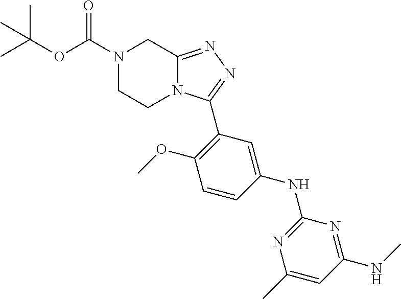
C1=CC(OC)=C(C2=NN=C3N2CCN(C(OC(C)(C)C)=O)C3)C=C1NC1=NC(C)=CC(NC)=N1
